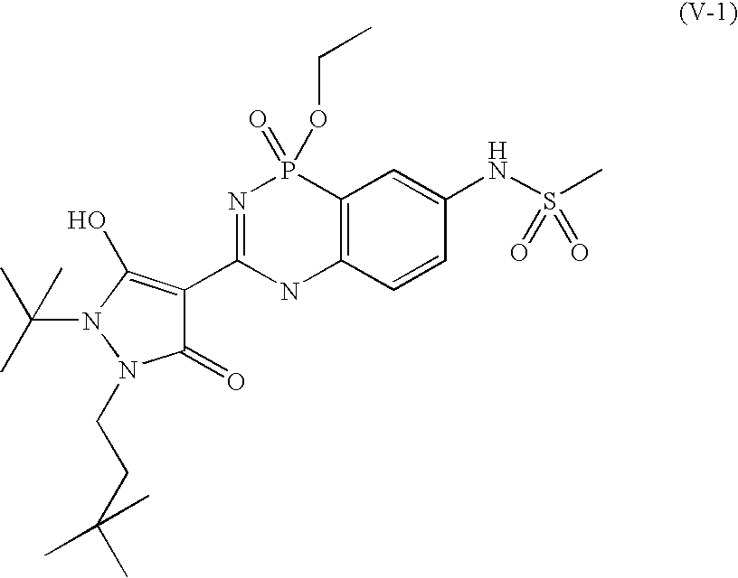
C12=C(C=CC(NS(C)(=O)=O)=C1)NC(C1=C(O)N(C(C)(C)C)N(CCC(C)(C)C)C1=O)=NP2(OCC)=O
